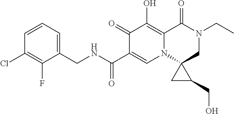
C1=CC=C(CNC(C2=CN3C4(CN(CC)C(=O)C3=C(O)C2=O)CC4CO)=O)C(F)=C1Cl
